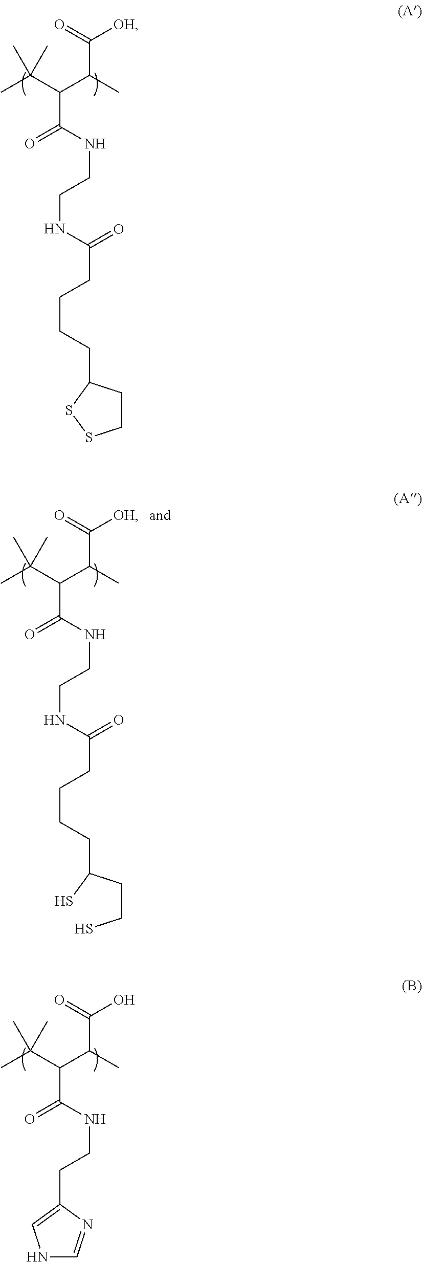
CC(C(C(C)C(=O)[OH])C(=O)NCCNC(=O)CCCCC1CCSS1)(C)C.CC(C(C(C)C(=O)[OH])C(=O)NCCNC(=O)CCCCC(CCS)S)(C)C.CC(C(C(C)C(=O)O)C(=O)NCCC1=CNC=N1)(C)C
